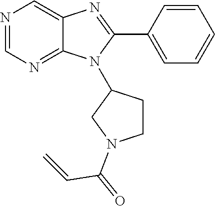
C12=NC=NC=C1N=C(C1=CC=CC=C1)N2C1CCN(C(C=C)=O)C1
